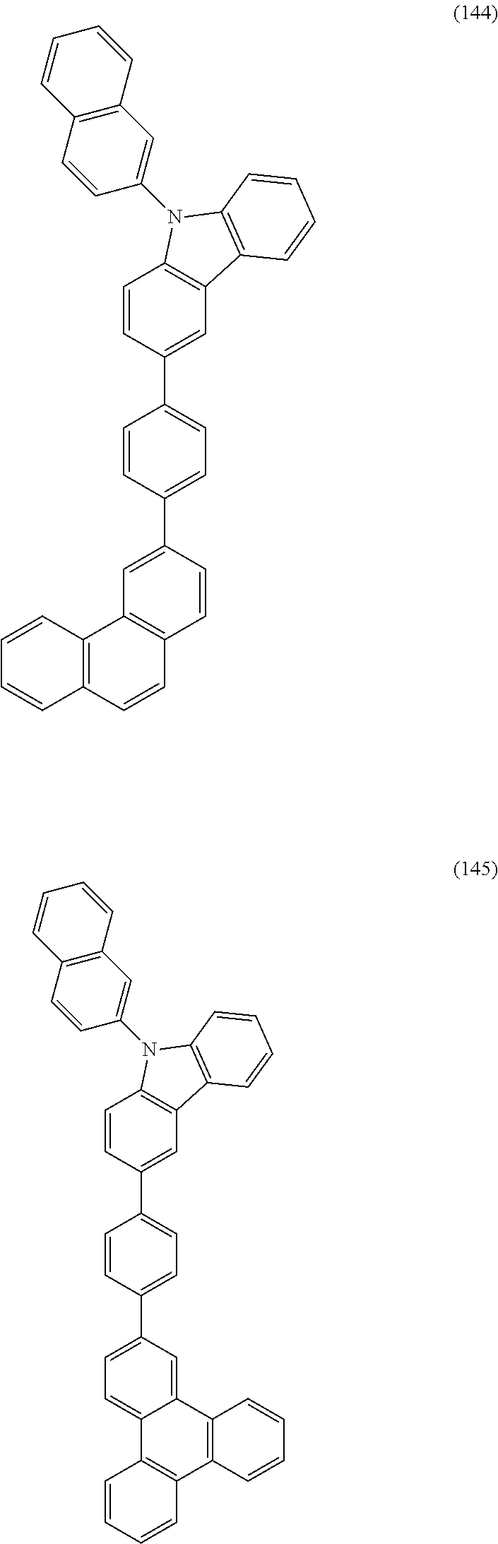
C1=CC(C2=CC=C(C3=CC4=C(C=C3)N(C3=CC5=C(C=C3)C=CC=C5)C3=C4C=CC=C3)C=C2)=CC2=C1C=CC1=C2C=CC=C1.C12=CC(C3=CC=C(C4=CC5=C(C=C4)N(C4=CC6=C(C=C4)C=CC=C6)C4=C5C=CC=C4)C=C3)=CC=C1C1=C(C3=C2C=CC=C3)C=CC=C1
